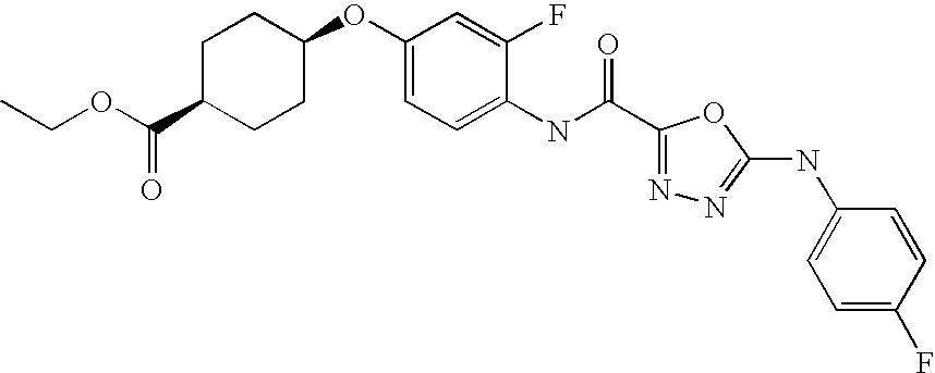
C1C(C(OCC)=O)CCC(OC2=CC=C(NC(=O)C3=NN=C(NC4=CC=C(F)C=C4)O3)C(F)=C2)C1
